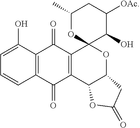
C1(C)OC2(C(O)C([OAc])C1)C1=C(C3C(O2)CC(=O)O3)C(=O)C2=C(C1=O)C(O)=CC=C2
